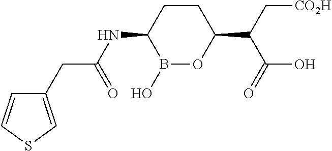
N(C1B(O)OC(C(C[CO2H])C(=O)O)CC1)C(CC1=CSC=C1)=O
